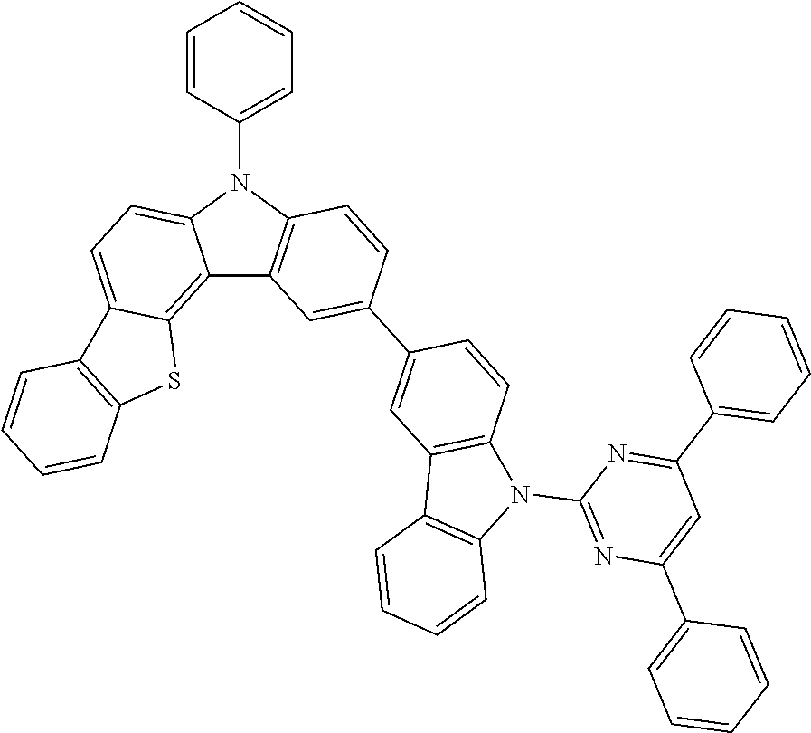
C12=C3C(=CC=C1N(C1=CC=CC=C1)C1=C2C=C(C2=CC4=C(C=C2)N(C2=NC(C5=CC=CC=C5)=CC(C5=CC=CC=C5)=N2)C2=C4C=CC=C2)C=C1)C1=C(S3)C=CC=C1
